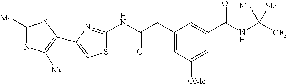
C1([Me])=NC([Me])=C(C2=CSC(NC(CC3=CC([OMe])=CC(C(NC([CF3])([Me])[Me])=O)=C3)=O)=N2)S1
